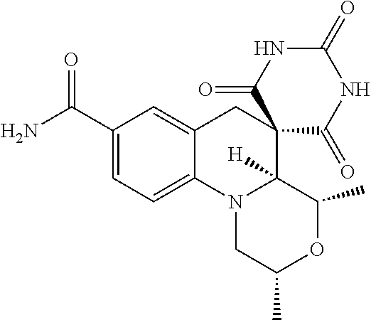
C1(C(N)=O)=CC=C2C(=C1)CC1(C3([H])N2CC(C)OC3C)C(=O)NC(=O)NC1=O
